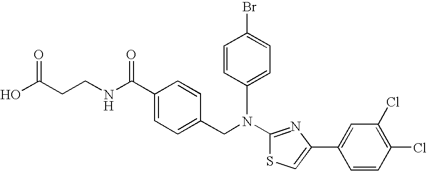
N(C1=NC(C2=CC(Cl)=C(Cl)C=C2)=CS1)(CC1=CC=C(C(NCCC(O)=O)=O)C=C1)C1=CC=C(Br)C=C1
